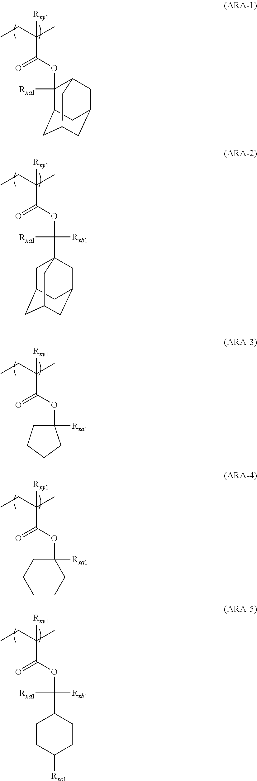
[Rxy1]C(C)(CC)C(OC1([Rxa1])CCCC1)=O.[Rxy1]C(C)(CC)C(OC1([Rxa1])CCCCC1)=O.[Rxy1]C(C)(CC)C(OC([Rxa1])([Rxb1])C12CC3CC(CC(C1)C3)C2)=O.[Rxy1]C(C)(CC)C(OC([Rxa1])([Rxb1])C1CCC([Rxc1])CC1)=O.[Rxy1]C(C)(CC)C(OC1([Rxa1])C2CC3CC(CC1C3)C2)=O
